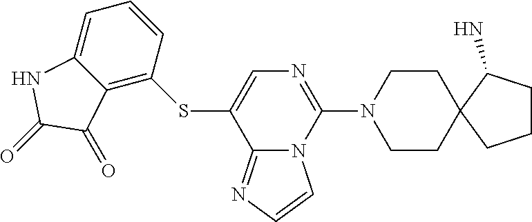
C12=NC=CN1C(N1CCC3(CC1)CCCC3N)=NC=C2SC1=C2C(=CC=C1)NC(=O)C2=O
